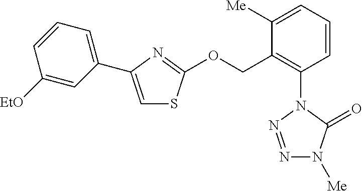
N1=NN(C2=C(COC3=NC(C4=CC=CC([EtO])=C4)=CS3)C([Me])=CC=C2)C(=O)N1[Me]
